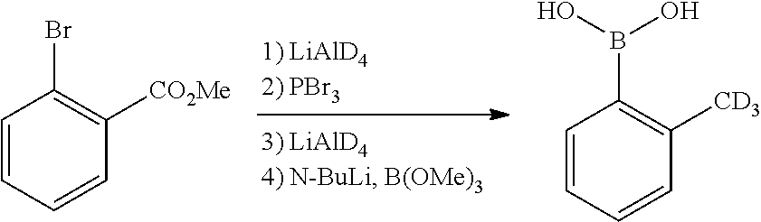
C1=CC(B(O)O)=C([CD3])C=C1.C1=CC=CC([CO2Me])=C1Br
